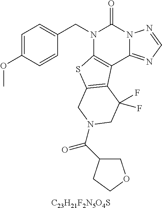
[C23H21F2N5O4S].C1=C(OC)C=CC(CN2C3=C(C4=NC=NN4C2=O)C2=C(S3)CN(C(=O)C3COCC3)CC2(F)F)=C1
